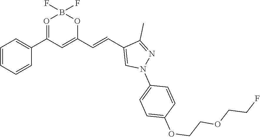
O1=C(C2=CC=CC=C2)C=C(C=CC2=CN(C3=CC=C(OCCOCCF)C=C3)N=C2C)OB1(F)F
